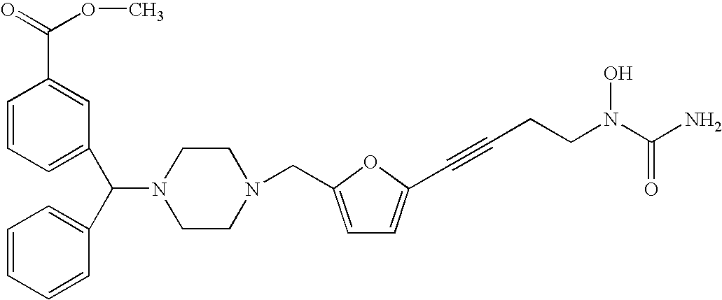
C1=CC=C(C(C2=CC=CC=C2)N2CCN(CC3=CC=C(C#CCCN(C(N)=O)O)O3)CC2)C=C1C(=O)OC
